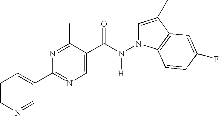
C1=CN=CC(C2=NC=C(C(N(N3C=C(C)C4=C3C=CC(F)=C4)[H])=O)C(C)=N2)=C1
